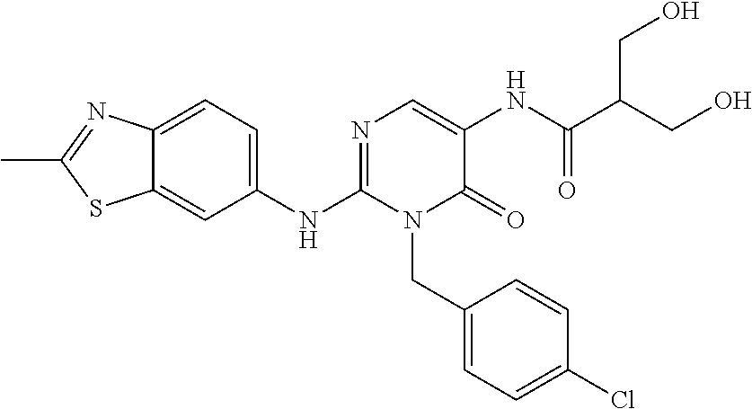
C1(NC2=NC=C(NC(C(CO)CO)=O)C(=O)N2CC2=CC=C(Cl)C=C2)=CC=C2C(=C1)SC(C)=N2
